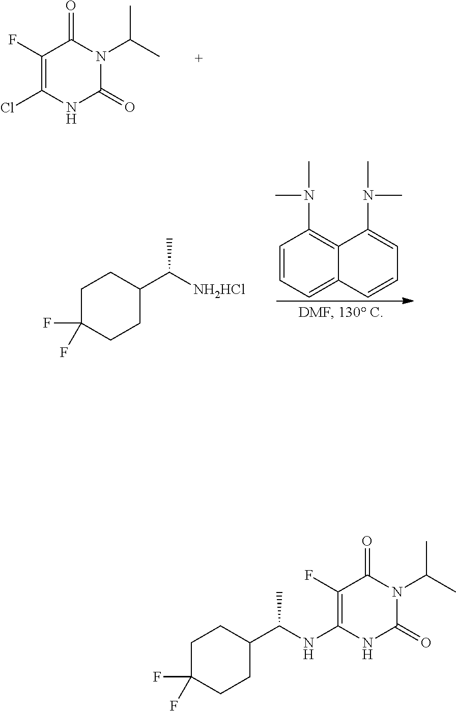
C1C(F)(F)CCC(C([NH2HCl])C)C1.C1=CC=C2C(=C1N(C)C)C(N(C)C)=CC=C2.C1(F)=C(Cl)NC(=O)N(C(C)C)C1=O.C1(F)=C(NC(C2CCC(F)(F)CC2)C)NC(=O)N(C(C)C)C1=O
